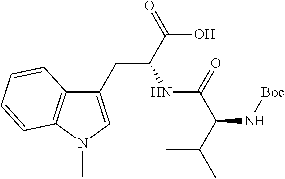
C1(CC(C(O)=O)NC(C(C(C)C)N[Boc])=O)=CN(C)C2=C1C=CC=C2
